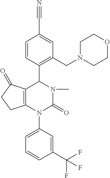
C12=C(N(C3=CC=CC(C(F)(F)F)=C3)C(=O)N(C)C1C1=C(CN3CCOCC3)C=C(C#N)C=C1)CCC2=O
